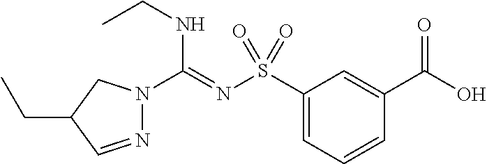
N1=CC(CC)CN1C(=NS(C1=CC=CC(C(=O)O)=C1)(=O)=O)NCC
